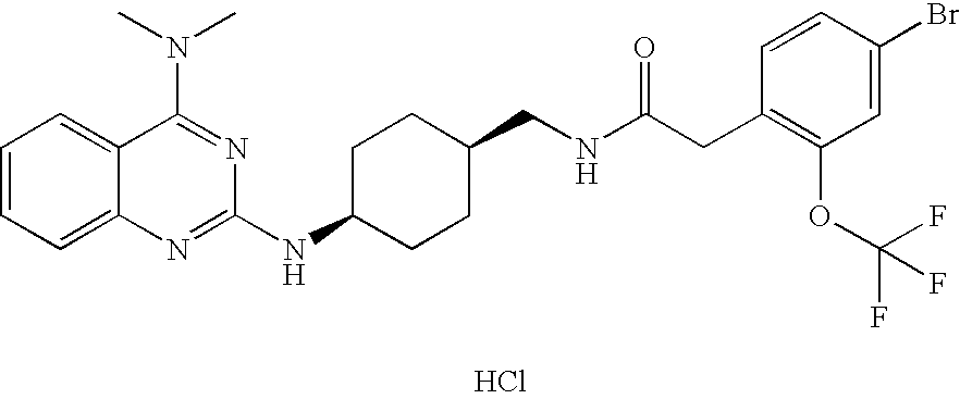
Cl.C1=CC=C2C(=C1)C(N(C)C)=NC(NC1CCC(CNC(CC3=C(OC(F)(F)F)C=C(Br)C=C3)=O)CC1)=N2
